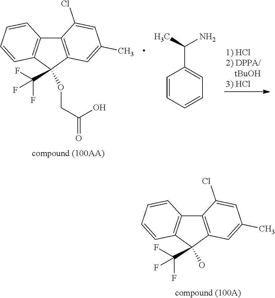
C12=C(C(C(F)(F)F)(O)C3=C1C=CC=C3)C=C(C)C=C2Cl.C12=C(C(C(F)(F)F)(OCC(=O)O)C3=C1C=CC=C3)C=C(C)C=C2Cl.C1=CC=CC=C1C(N)C
